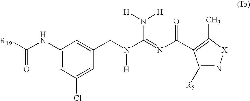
C1(CN([H])C(N([H])[H])=NC(=O)C2=C(C)[X]N=C2[R5])=CC(NC([R19])=O)=CC(Cl)=C1
